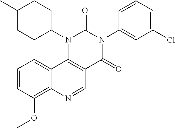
C1=CC(OC)=C2C(=C1)C1=C(C=N2)C(=O)N(C2=CC(Cl)=CC=C2)C(=O)N1C1CCC(C)CC1
